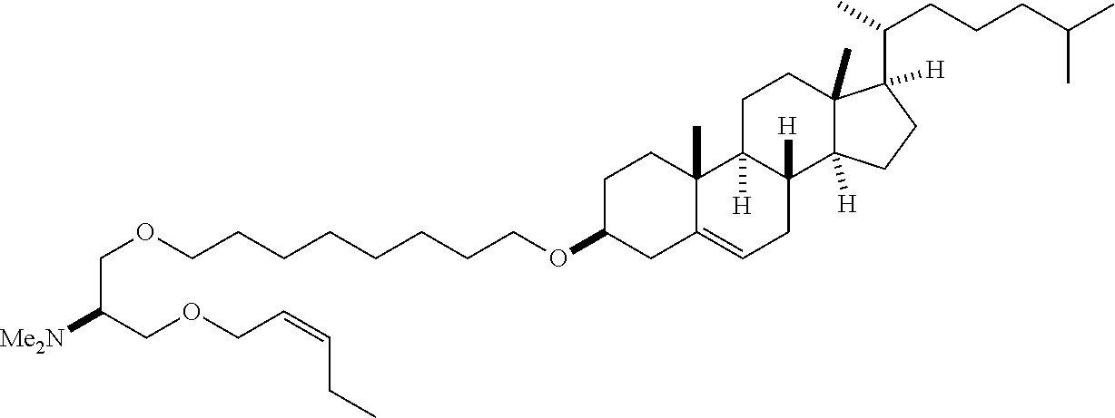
C(CCCCCCOC1CC2=CCC3([H])C([H])(C2(C)CC1)CCC1(C)C3([H])CCC1(C(C)CCCC(C)C)[H])COCC(COCC=CCC)[Me2N]
